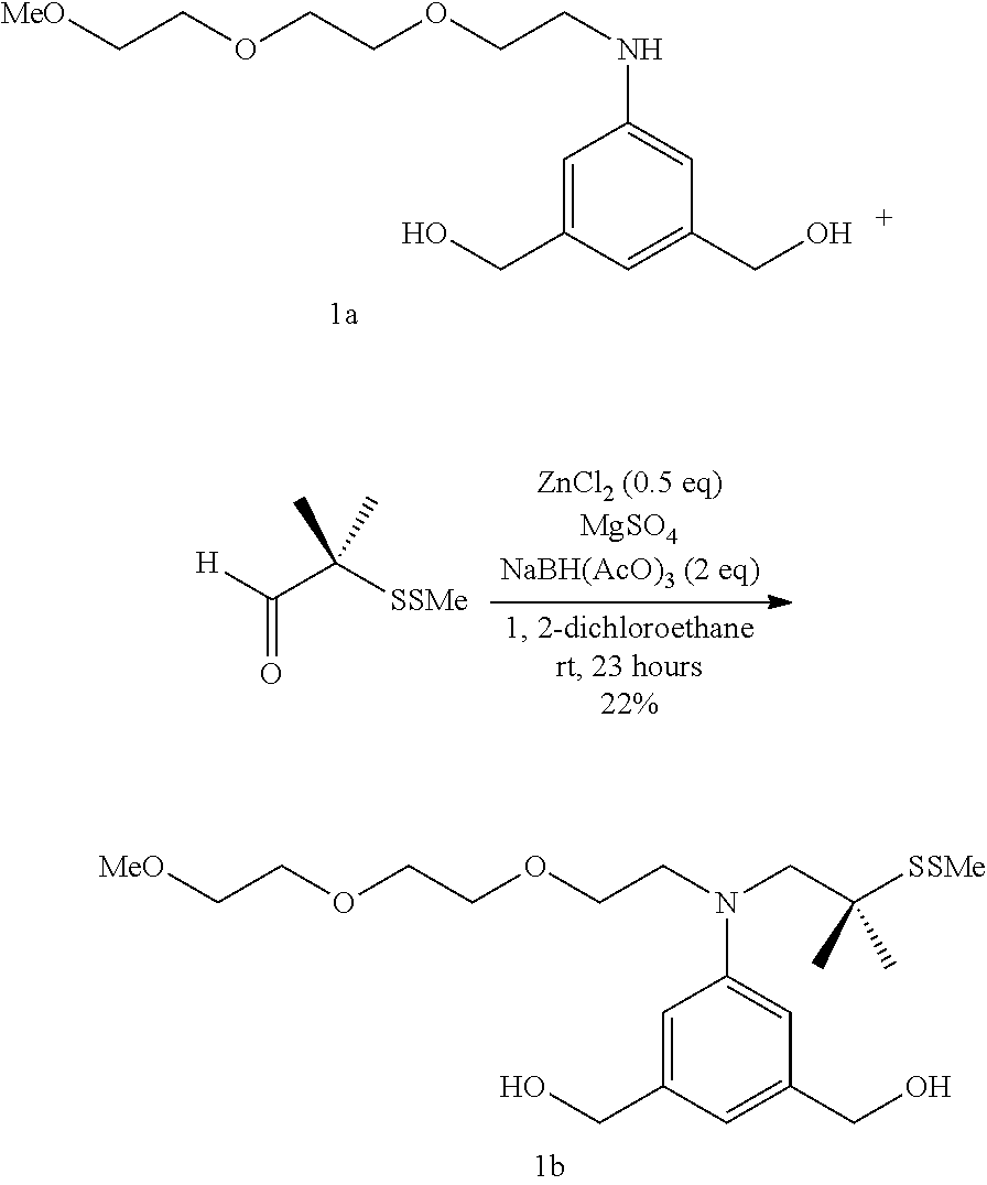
[MeO]CCOCCOCCNC1=CC(CO)=CC(CO)=C1.[H]C(C([SSMe])(C)C)=O.[MeO]CCOCCOCCN(CC([SSMe])(C)C)C1=CC(CO)=CC(CO)=C1
